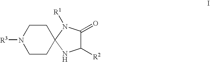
C1([R2])C(=O)N([R1])C2(N1)CCN([R3])CC2
